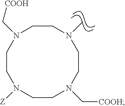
C1CN(C[COOH])CCN(C)CCN(C[COOH])CCN1[Z]
